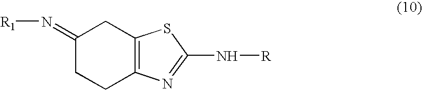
C1(=N[R1])CCC2=C(C1)SC(N[R])=N2
